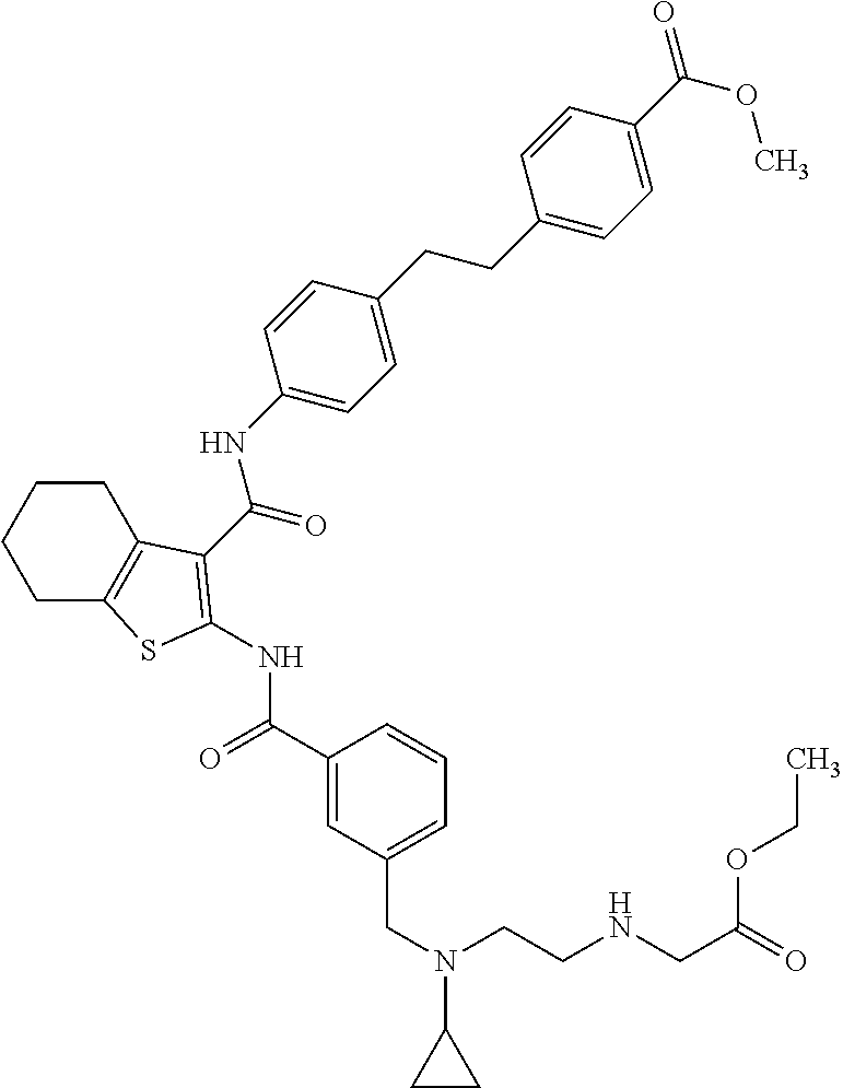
C(=O)(C1=C(NC(=O)C2=CC(CN(C3CC3)CCNCC(=O)OCC)=CC=C2)SC2=C1CCCC2)NC1=CC=C(CCC2=CC=C(C(=O)OC)C=C2)C=C1
